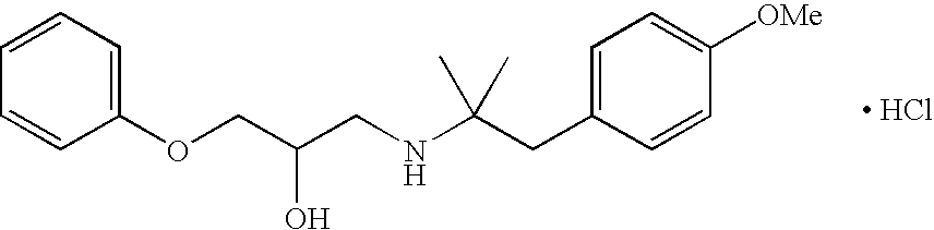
[ HCl].C1(OCC(CNC(CC2=CC=C([OMe])C=C2)(C)C)O)=CC=CC=C1
